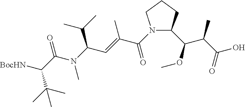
[BocHN]C(C(N(C)C(C=C(C(=O)N1C(C(OC)C(C(O)=O)C)CCC1)C)C(C)C)=O)C(C)(C)C
